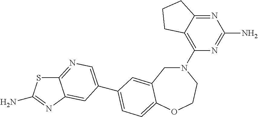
C1(N2CC3=CC(C4=CN=C5SC(N)=NC5=C4)=CC=C3OCC2)=C2C(=NC(N)=N1)CCC2
